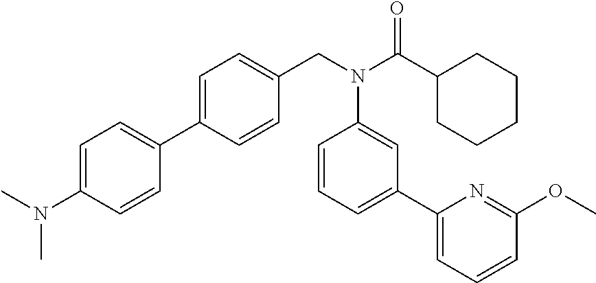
C1(C2=CC=C(CN(C(C3CCCCC3)=O)C3=CC(C4=CC=CC(OC)=N4)=CC=C3)C=C2)=CC=C(N(C)C)C=C1
